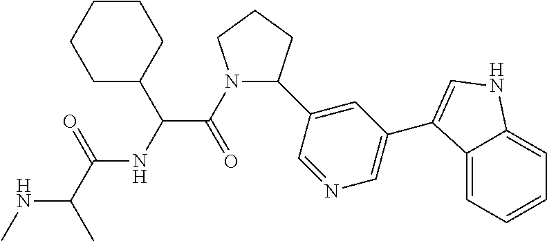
N1(C(=O)C(NC(C(C)NC)=O)C2CCCCC2)C(C2=CC(C3=CNC4=CC=CC=C43)=CN=C2)CCC1
